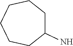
C1C(N)CCCCC1
